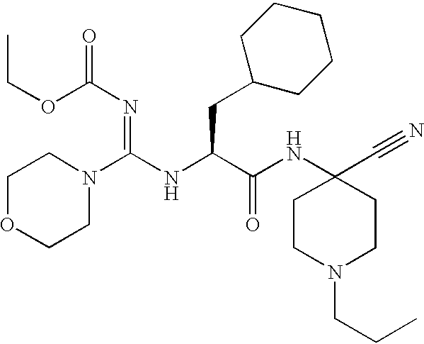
C1OCCN(C(NC(C(NC2(C#N)CCN(CCC)CC2)=O)CC2CCCCC2)=NC(OCC)=O)C1
